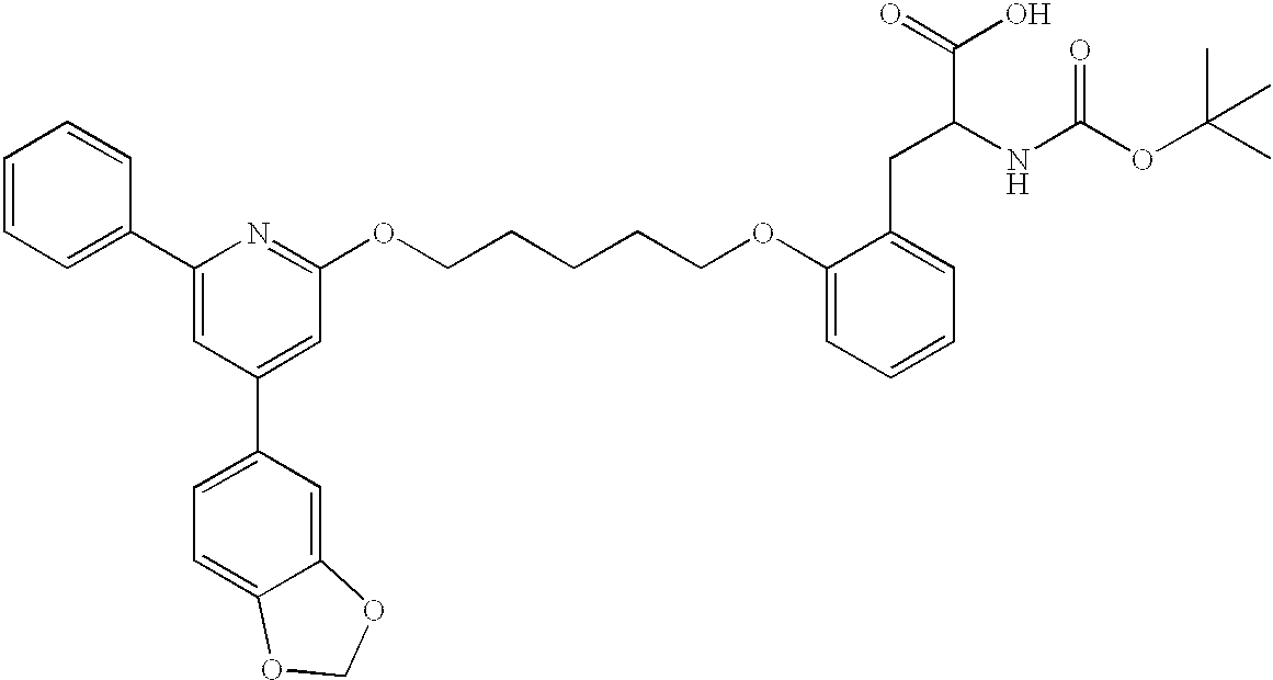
C1=CC=C(C2=CC(C3=CC=C4C(=C3)OCO4)=CC(OCCCCCOC3=CC=CC=C3CC(NC(OC(C)(C)C)=O)C(=O)O)=N2)C=C1
